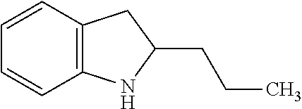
C12=C(C=CC=C1)CC(CCC)N2
